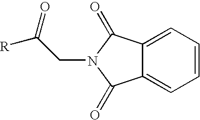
C1=CC=C2C(=C1)C(=O)N(CC([R])=O)C2=O
